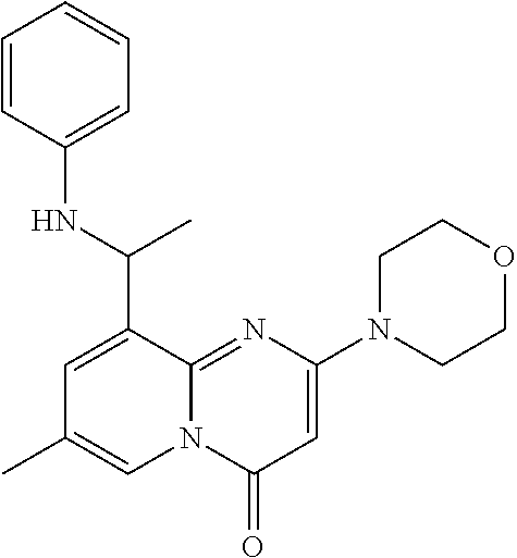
C1=CC(NC(C2=CC(C)=CN3C2=NC(N2CCOCC2)=CC3=O)C)=CC=C1
